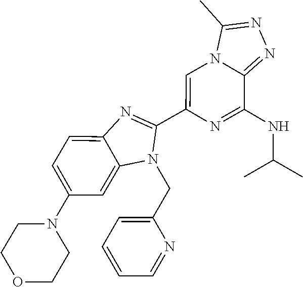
C1=C(N2CCOCC2)C=C2C(=C1)N=C(C1=CN3C(=NN=C3C)C(NC(C)C)=N1)N2CC1=CC=CC=N1
